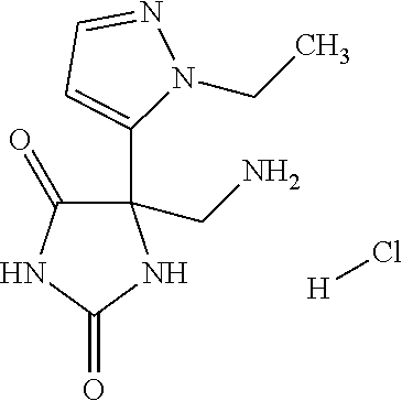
C1(C2=CC=NN2CC)(CN)C(=O)NC(=O)N1.[H]Cl
